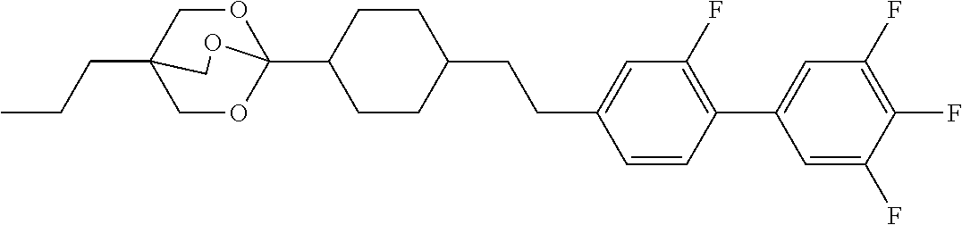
CCCC12COC(C3CCC(CCC4=CC(F)=C(C5=CC(F)=C(F)C(F)=C5)C=C4)CC3)(OC1)OC2
